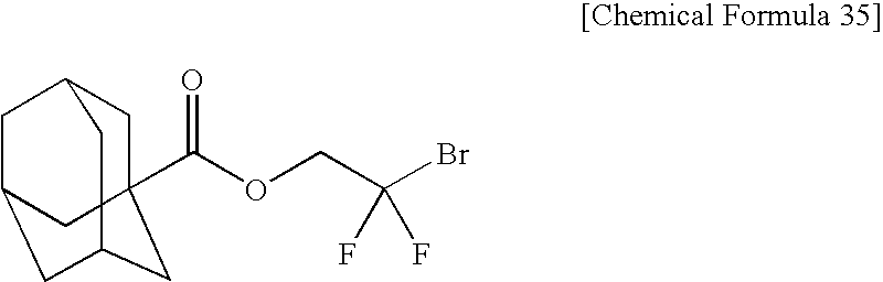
C1C2(C(OCC(Br)(F)F)=O)CC3CC(CC1C3)C2
